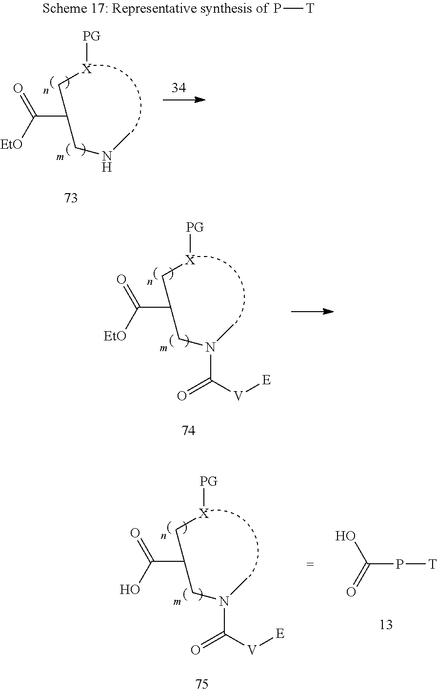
C(C(C[X][PG])CN(C)C([V][E])=O)([EtO])=O.C(C(C[X][PG])CN(C)C([V][E])=O)(O)=O.C(P[T])(=O)O.C(C(C[X][PG])CNC)([EtO])=O.P[T]
